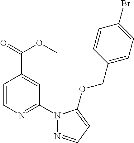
C1=CN=C(N2N=CC=C2OCC2=CC=C(Br)C=C2)C=C1C(=O)OC
